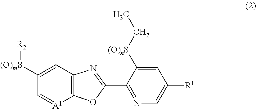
C1([(O)mS][R2])=CC2=C([A1]=C1)OC(C1=NC=C([R1])C=C1[(O)nS]CC)=N2
